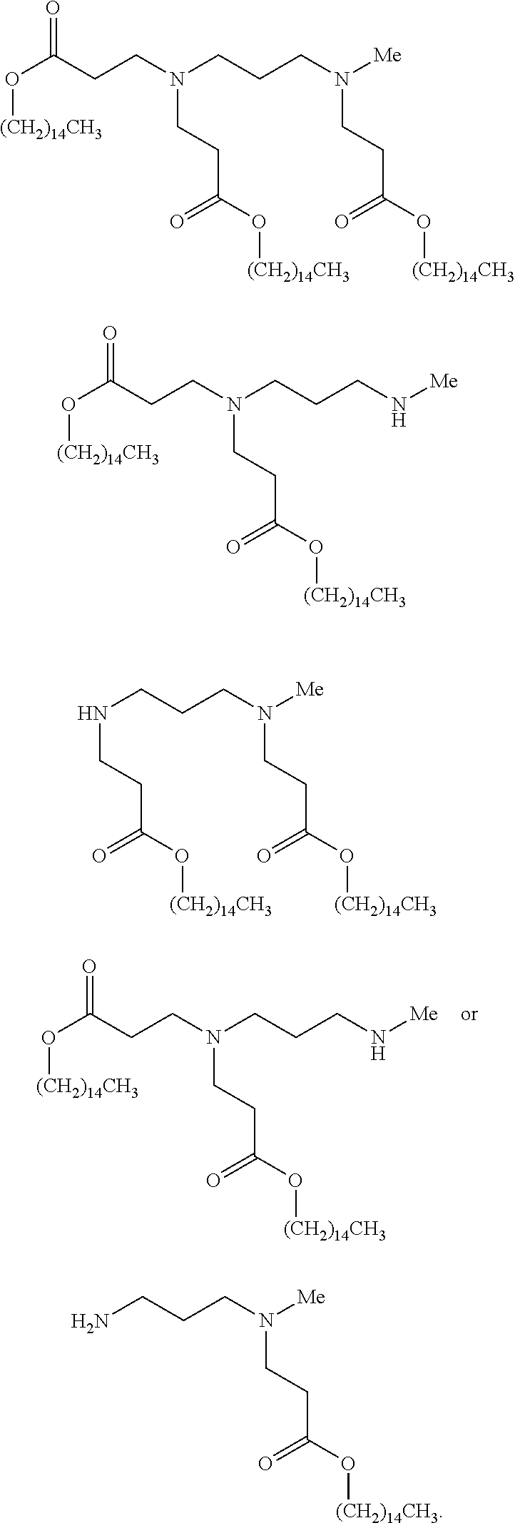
O=C(CCN(CCCN[Me])CCC(O[(CH2)14CH3])=O)O[(CH2)14CH3].O=C(CCN(CCCN([Me])CCC(O[(CH2)14CH3])=O)CCC(O[(CH2)14CH3])=O)O[(CH2)14CH3].O=C(CCN(CCCN[Me])CCC(O[(CH2)14CH3])=O)O[(CH2)14CH3].N(CCCN([Me])CCC(O[(CH2)14CH3])=O)CCC(O[(CH2)14CH3])=O.C(CCN([Me])CCC(O[(CH2)14CH3])=O)N
